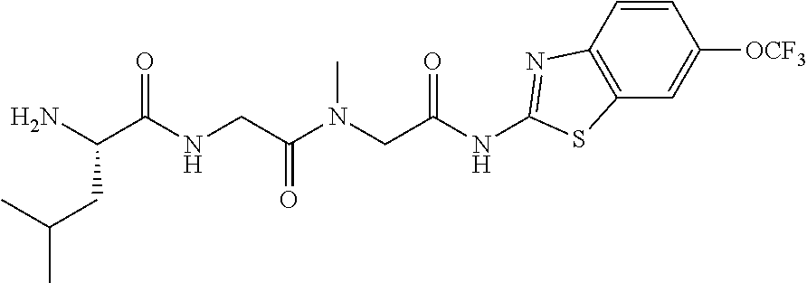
NC(C(NCC(N(CC(NC1=NC2=C(C=C([OCF3])C=C2)S1)=O)C)=O)=O)CC(C)C
